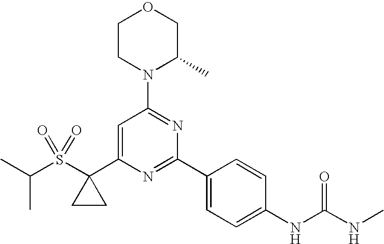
C(S(C1(C2=CC(N3C(C)COCC3)=NC(C3=CC=C(NC(NC)=O)C=C3)=N2)CC1)(=O)=O)(C)C
